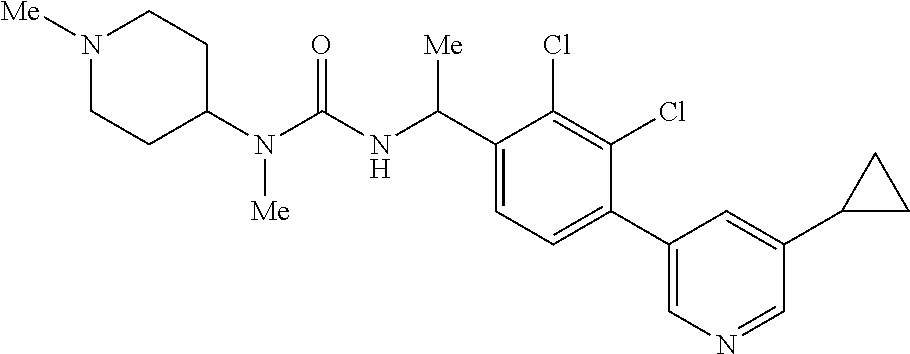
C1(N(C(NC(C2=CC=C(C3=CN=CC(C4CC4)=C3)C(Cl)=C2Cl)[Me])=O)[Me])CCN([Me])CC1
